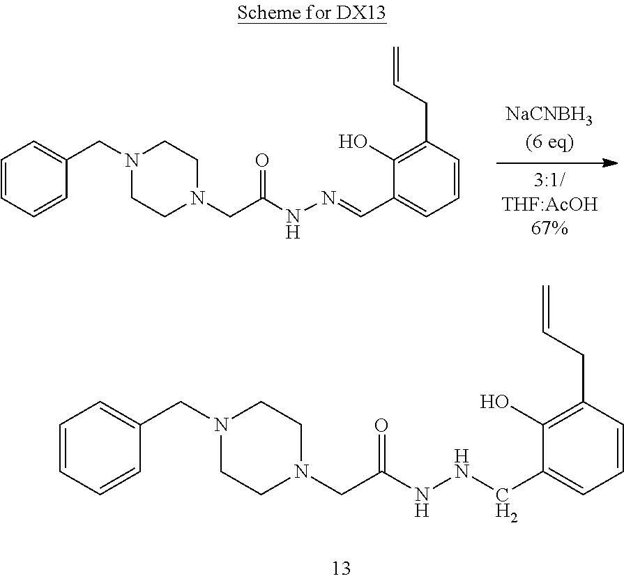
N1(CC2=CC=CC=C2)CCN(CC(NN=CC2=CC=CC(CC=C)=C2O)=O)CC1.N1(CC2=CC=CC=C2)CCN(CC(NNCC2=CC=CC(CC=C)=C2O)=O)CC1
